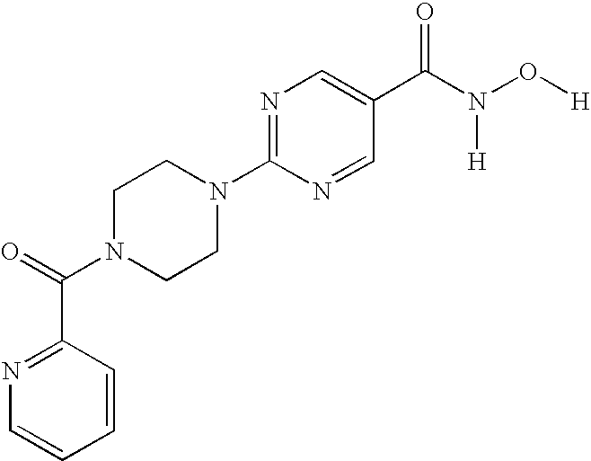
C1(C(=O)N2CCN(C3=NC=C(C(N(O[H])[H])=O)C=N3)CC2)=NC=CC=C1
